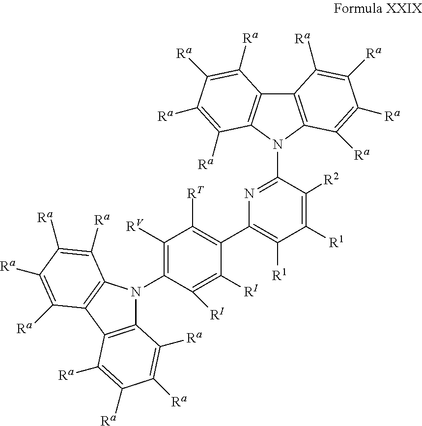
C12=C(N(C3=NC(C4=C([RT])C([RV])=C(N5C6=C(C7=C5C([Ra])=C([Ra])C([Ra])=C7[Ra])C([Ra])=C([Ra])C([Ra])=C6[Ra])C([RI])=C4[RI])=C([R1])C([R1])=C3[R2])C3=C1C([Ra])=C([Ra])C([Ra])=C3[Ra])C([Ra])=C([Ra])C([Ra])=C2[Ra]
